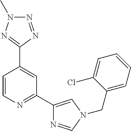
C1(C2=NC=CC(C3=NN(C)N=N3)=C2)=CN(CC2=CC=CC=C2Cl)C=N1
